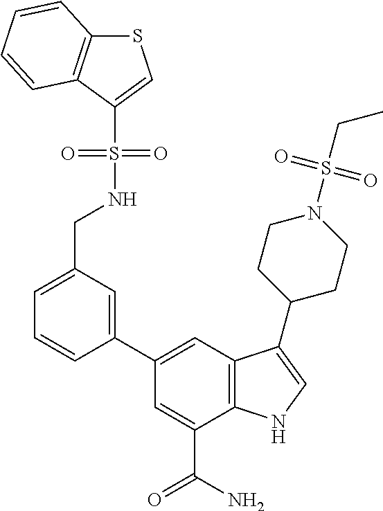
C1(C2=CC3=C(C(C(N)=O)=C2)NC=C3C2CCN(S(CC)(=O)=O)CC2)=CC(CNS(C2=CSC3=C2C=CC=C3)(=O)=O)=CC=C1
